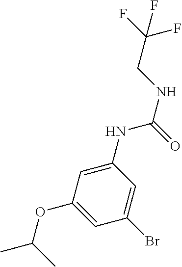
C1=C(NC(NCC(F)(F)F)=O)C=C(Br)C=C1OC(C)C
